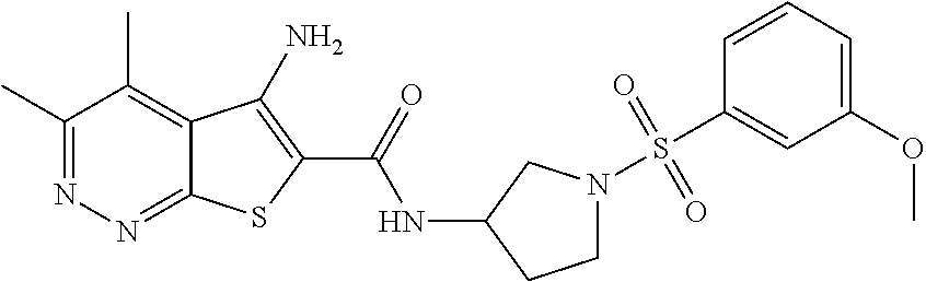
C1(C)=NN=C2C(=C1C)C(N)=C(C(=O)NC1CN(S(C3=CC(OC)=CC=C3)(=O)=O)CC1)S2
